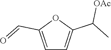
O=CC1=CC=C(C(C)[OAc])O1
